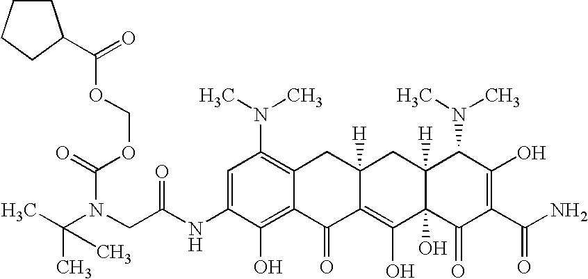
N(CC(NC1=CC(N(C)C)=C2C(=C1O)C(=O)C1=C(O)C3(O)C([H])(CC1([H])C2)C(N(C)C)C(O)=C(C(N)=O)C3=O)=O)(C(C)(C)C)C(=O)OCOC(=O)C1CCCC1
